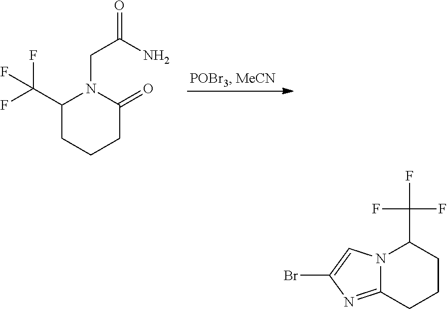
C1(C(F)(F)F)CCCC(=O)N1CC(=O)N.N12C(=NC(Br)=C1)CCCC2C(F)(F)F
